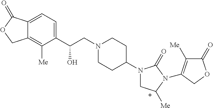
C(CN1CCC(N2CC([Me])N(C3=C([Me])C(=O)OC3)C2=O)CC1)(C1=CC=C2C(=C1[Me])COC2=O)O
